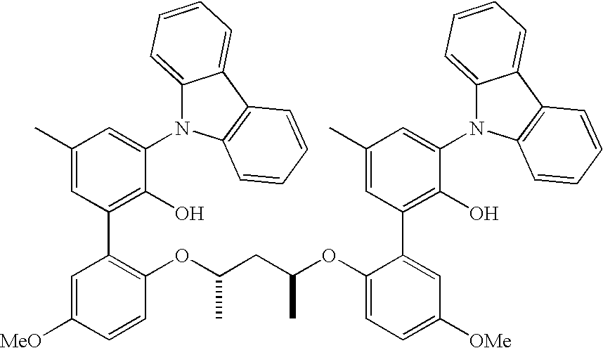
C1(C)=CC(C2=C(OC(CC(OC3=CC=C([OMe])C=C3C3=C(O)C(N4C5=CC=CC=C5C5=C4C=CC=C5)=CC(C)=C3)C)C)C=CC([MeO])=C2)=C(O)C(N2C3=CC=CC=C3C3=C2C=CC=C3)=C1
